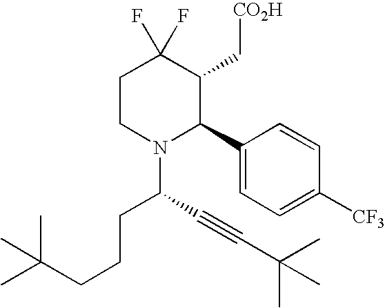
C1CN(C(C#CC(C)(C)C)CCCC(C)(C)C)C(C2=CC=C([CF3])C=C2)C(C[CO2H])C1(F)F
